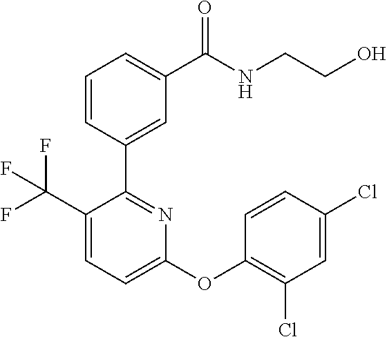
C1=CC(C2=NC(OC3=C(Cl)C=C(Cl)C=C3)=CC=C2C(F)(F)F)=CC(C(NCCO)=O)=C1
